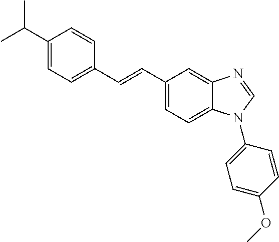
C1(C(C)C)=CC=C(C=CC2=CC=C3C(=C2)N=CN3C2=CC=C(OC)C=C2)C=C1
